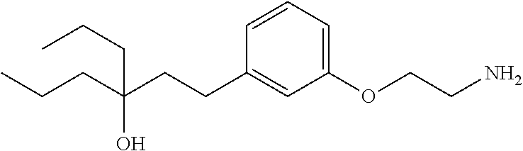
C1=CC=C(OCCN)C=C1CCC(O)(CCC)CCC
